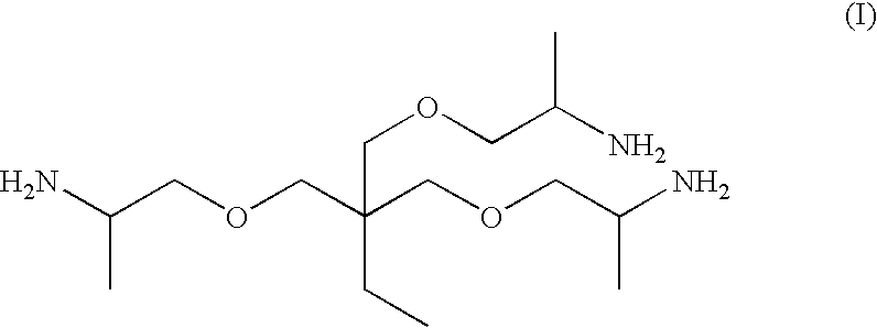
C(COCC(COCC(N)C)(CC)COCC(N)C)(C)N
